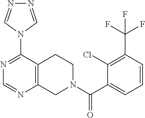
C1=CC(C(F)(F)F)=C(Cl)C(C(N2CC3=C(CC2)C(N2C=NN=C2)=NC=N3)=O)=C1
